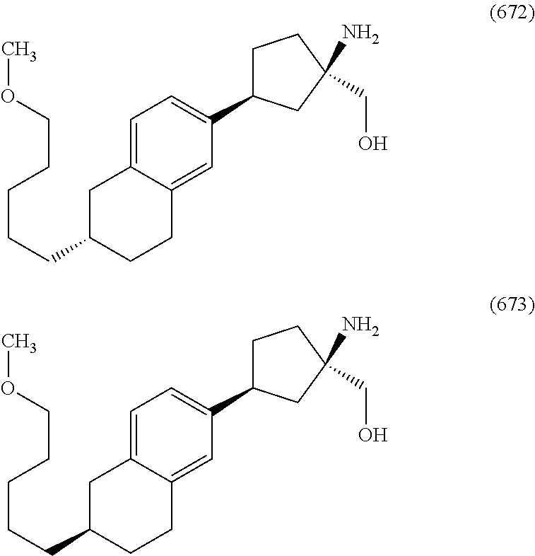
C(CC1CCC2=CC(C3CCC(N)(CO)C3)=CC=C2C1)CCCOC.C(CC1CCC2=CC(C3CCC(N)(CO)C3)=CC=C2C1)CCCOC
